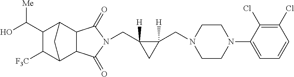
C(C1([H])C(CN2CCN(C3=CC=CC(Cl)=C3Cl)CC2)([H])C1)N1C(=O)C2C3C([F3C])C(C(O)[Me])C(C2C1=O)C3
